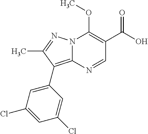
N12C(=C(C3=CC(Cl)=CC(Cl)=C3)C(C)=N1)N=CC(C(=O)O)=C2OC
